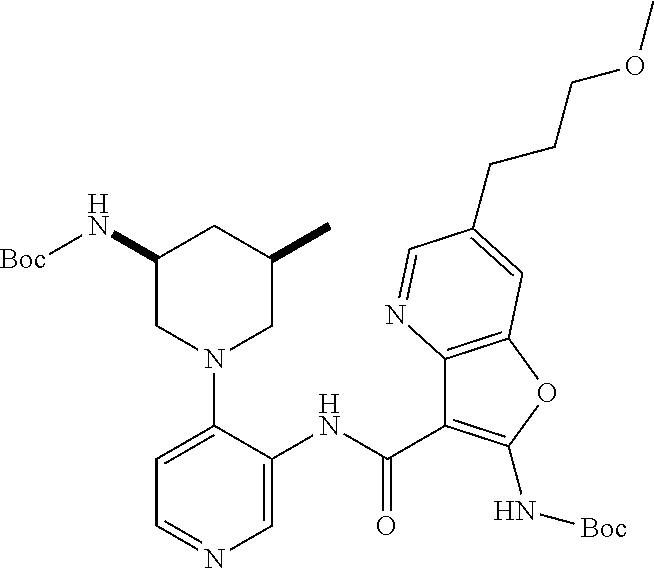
C1=C(NC(C2=C(N[Boc])OC3=C2N=CC(CCCOC)=C3)=O)C(N2CC(C)CC(N[Boc])C2)=CC=N1
